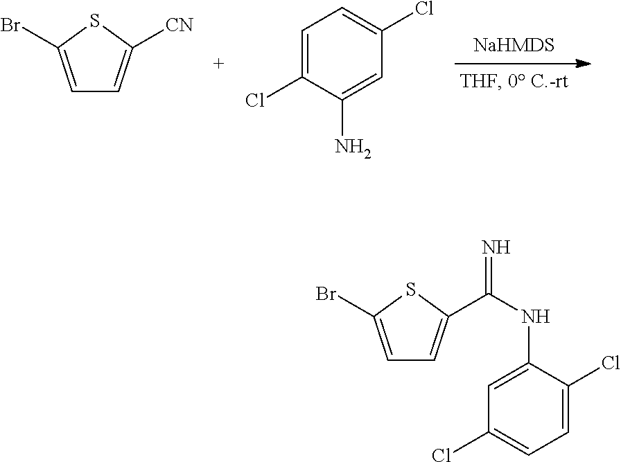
C1=C(Br)SC(C(NC2=CC(Cl)=CC=C2Cl)=N)=C1.C1=C(Cl)C(N)=CC(Cl)=C1.C1=C(Br)SC([CN])=C1
